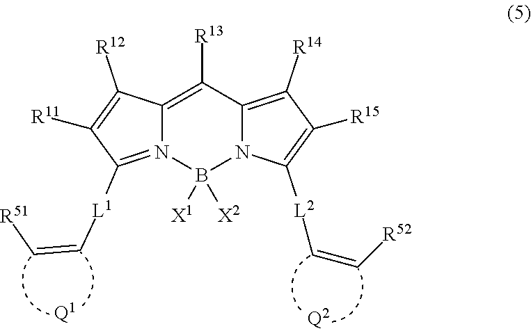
[Q2].[Q1].C12=C([R13])C3=C([R14])C([R15])=C([L2]C=C[R52])N3B([X1])([X2])N1=C([L1]C=C[R51])C([R11])=C2[R12]
